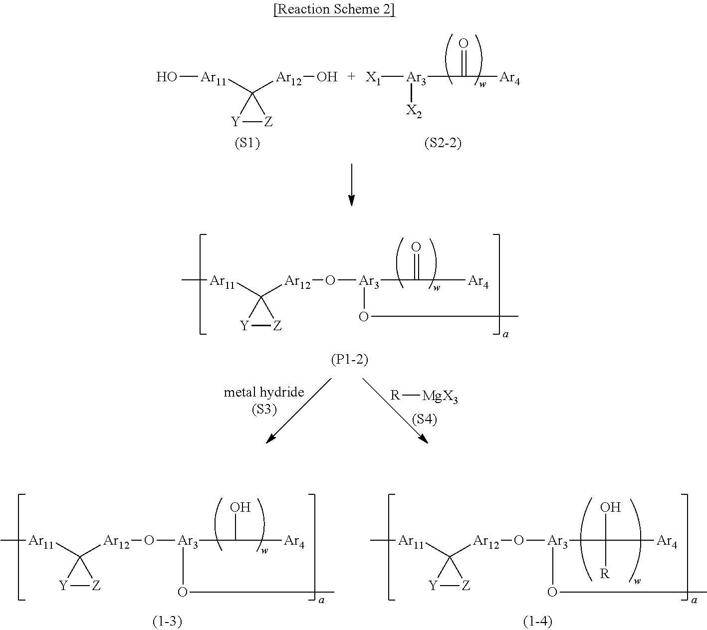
[Ar3](C([Ar4])=O)([X2])[X1].[Y]1[Z]C1([Ar11]O)[Ar12]O.[(S1)].[(S2-2)].[Y]1[Z]C1([Ar11]C)[Ar12]O[Ar3](C([Ar4])=O)OC.[(S4)].[R][MgX3].[Y]1[Z]C1([Ar11]C)[Ar12]O[Ar3](C([Ar4])(O)[R])OC.[Y]1[Z]C1([Ar11]C)[Ar12]O[Ar3](C([Ar4])O)OC
